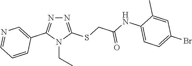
N1=C(SCC(NC2=CC=C(Br)C=C2C)=O)N(CC)C(C2=CN=CC=C2)=N1
